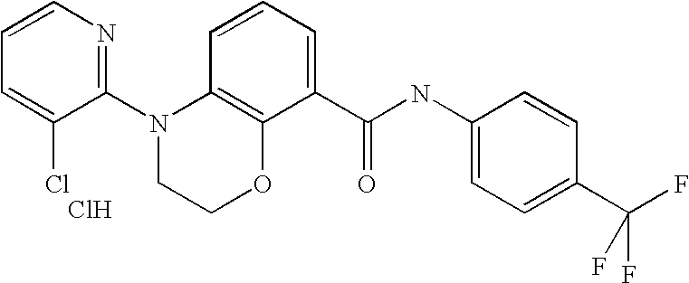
C1(N2CCOC3=C2C=CC=C3C(NC2=CC=C(C(F)(F)F)C=C2)=O)=NC=CC=C1Cl.Cl
